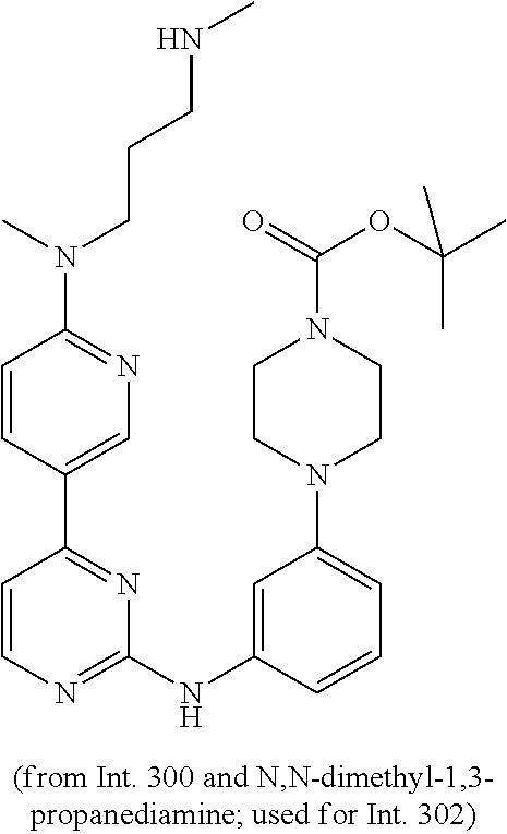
C1=CC(C2=NC(NC3=CC(N4CCN(C(=O)OC(C)(C)C)CC4)=CC=C3)=NC=C2)=CN=C1N(CCCNC)C
